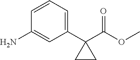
C1=CC=C(C2(C(OC)=O)CC2)C=C1N
